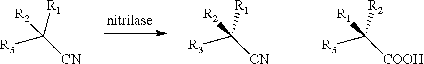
[R1]C([CN])([R3])[R2].[R1]C([CN])([R3])[R2].[R2]C([COOH])([R3])[R1]
